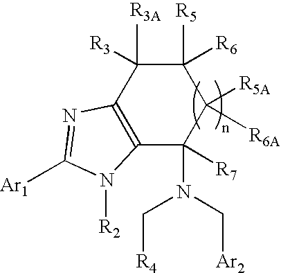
C12=C(C([R3A])([R3])C([R5])([R6])C([R5A])([R6A])C1(N(C[R4])C[Ar2])[R7])N=C([Ar1])N2[R2]
